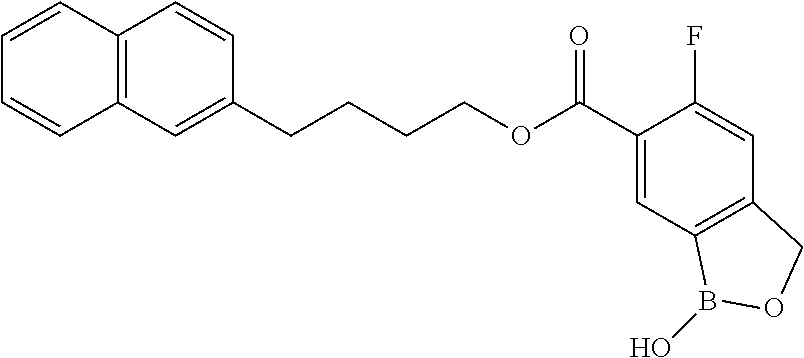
C12=C(C=C(CCCCOC(C3=CC4=C(C=C3F)COB4O)=O)C=C1)C=CC=C2
